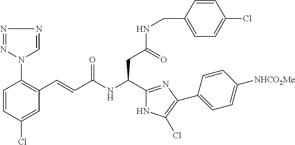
C1(Cl)=CC(C=CC(NC(CC(NCC2=CC=C(Cl)C=C2)=O)C2=NC(C3=CC=C([NHCO2Me])C=C3)=C(Cl)N2)=O)=C(N2N=NN=C2)C=C1
